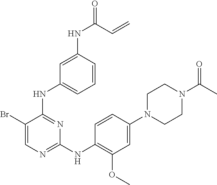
C1(N2CCN(C(=O)C)CC2)=CC(OC)=C(NC2=NC=C(Br)C(NC3=CC=CC(NC(=O)C=C)=C3)=N2)C=C1
